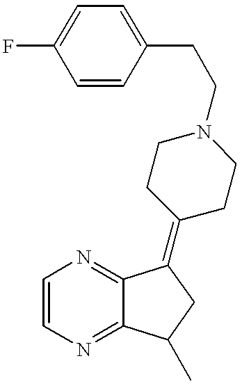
C1=CN=C2C(=N1)C(=C1CCN(CCC3=CC=C(F)C=C3)CC1)CC2C
